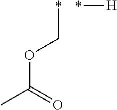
O(C(=O)C)C*.*[H]
